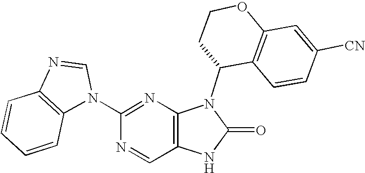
C1(N2C=NC3=C2C=CC=C3)=NC2=C(C=N1)NC(=O)N2C1C2=C(OCC1)C=C([CN])C=C2
